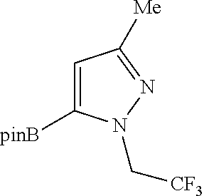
C1=C([pinB])N(C[CF3])N=C1[Me]
